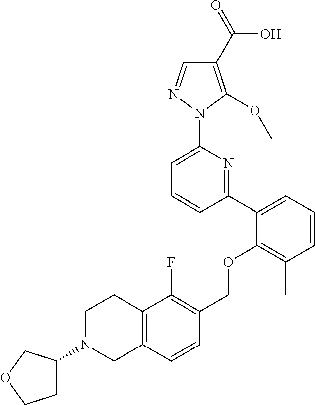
C1(C2=CC=CC(C)=C2OCC2=C(F)C3=C(C=C2)CN(C2CCOC2)CC3)=NC(N2N=CC(C(=O)O)=C2OC)=CC=C1
